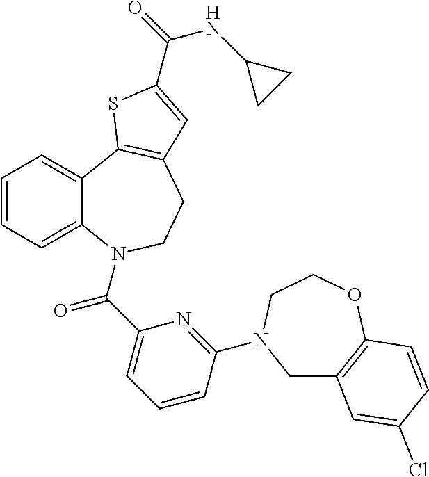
C1=CC=C2C(=C1)C1=C(CCN2C(C2=CC=CC(N3CC4=C(OCC3)C=CC(Cl)=C4)=N2)=O)C=C(C(=O)NC2CC2)S1
